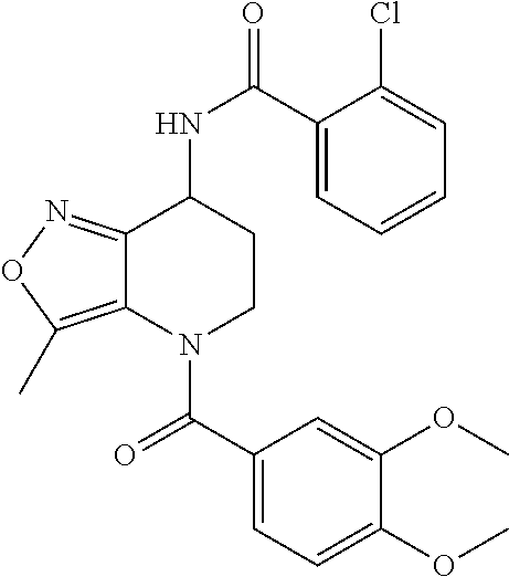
C1(C(NC2CCN(C(C3=CC=C(OC)C(OC)=C3)=O)C3=C(C)ON=C23)=O)=CC=CC=C1Cl
